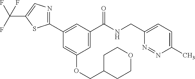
C1(C2=CC(C(NCC3=CC=C(C)N=N3)=O)=CC(OCC3CCOCC3)=C2)=NC=C(C(F)(F)F)S1
